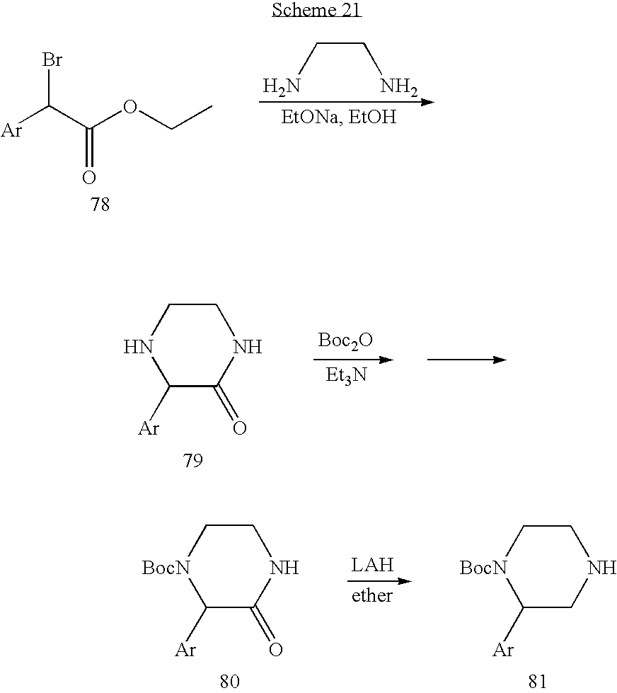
[Ar]C(C(OCC)=O)Br.NCCN.[Boc2O].[Et3N].N1CCNC([Ar])C1=O.[LAH].[ether].N1CC[BocN]C([Ar])C1.N1CC[BocN]C([Ar])C1=O
